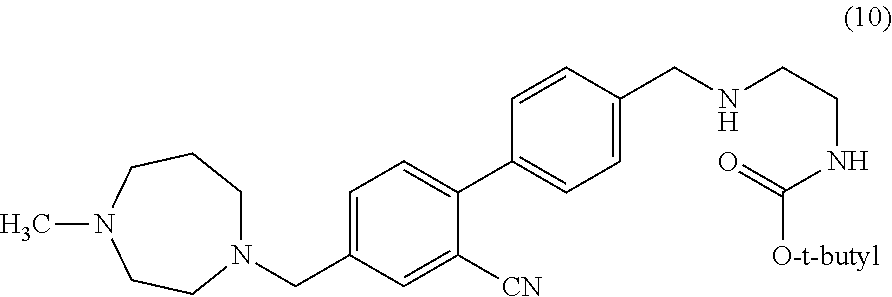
N1(CC2=CC=C(C3=CC=C(CNCCNC(=O)[O-t-butyl])C=C3)C([CN])=C2)CCCN(C)CC1
